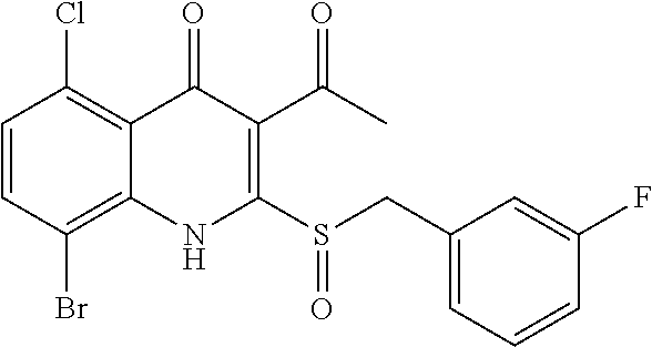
C1=CC(Br)=C2C(=C1Cl)C(=O)C(C(C)=O)=C(S(CC1=CC=CC(F)=C1)=O)N2
